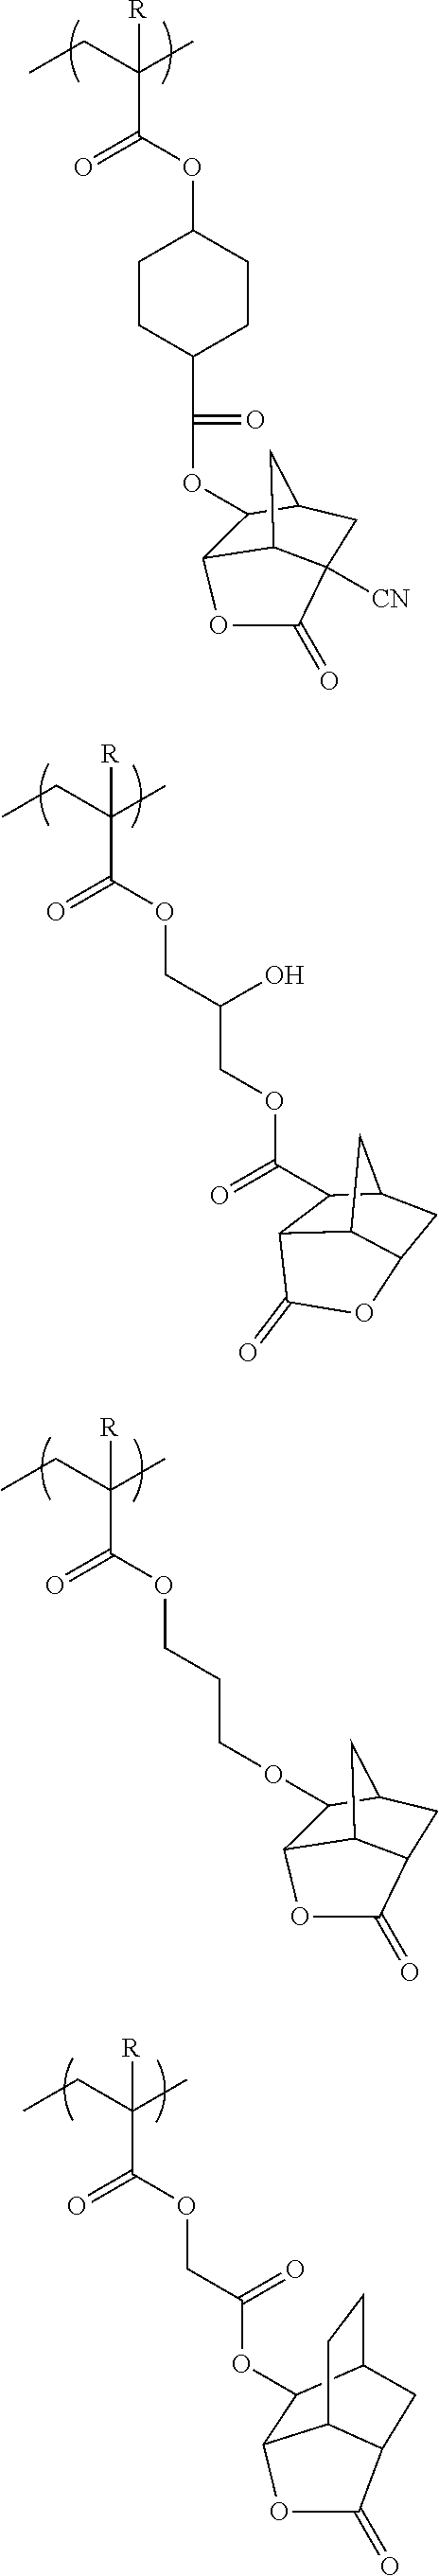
CCC(C)([R])C(=O)OC1CCC(C(OC2C3C4C([CN])(CC2C4)C(=O)O3)=O)CC1.CCC(C)([R])C(=O)OCC(O)COC(C1C2C3C(CC1C3)OC2=O)=O.CCC(C)([R])C(=O)OCCCOC1C2C3C(CC1C3)C(=O)O2.CCC(C)([R])C(=O)OCC(=O)OC1C2CCC3C1OC(=O)C3C2
